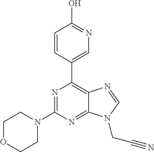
N1=C(N2CCOCC2)N=C2C(=C1C1=CN=C(O)C=C1)N=CN2CC#N
